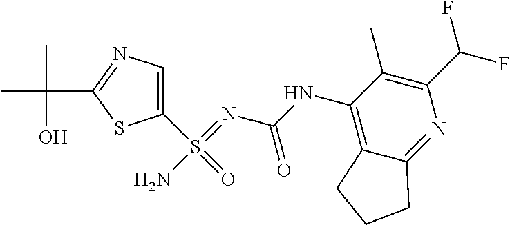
C1(S(=O)(=NC(NC2=C3C(=NC(C(F)F)=C2C)CCC3)=O)N)=CN=C(C(C)(C)O)S1
